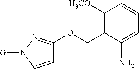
C1([H3CO])=C(COC2=NN([G])C=C2)C(N)=CC=C1
